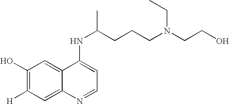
C1(O)=C([H])C=C2C(=C1)C(NC(CCCN(CCO)CC)C)=CC=N2
